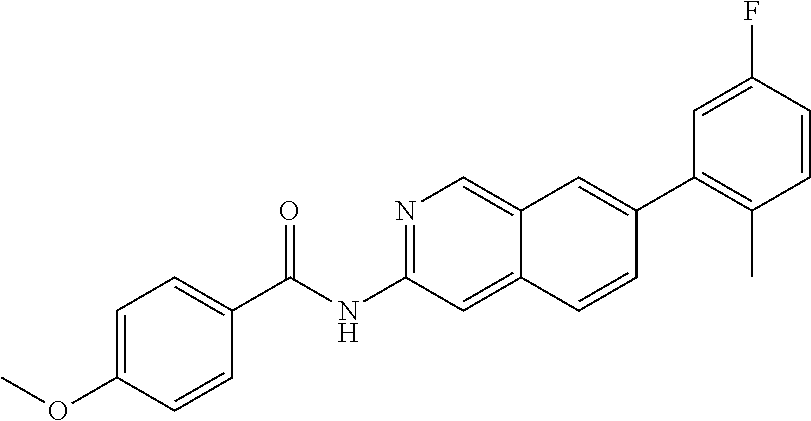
N1=C(NC(=O)C2=CC=C(OC)C=C2)C=C2C(=C1)C=C(C1=C(C)C=CC(F)=C1)C=C2
